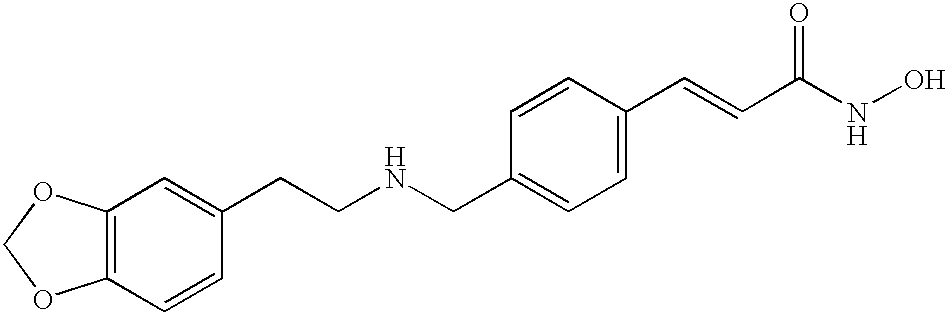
C12=C(OCO1)C=C(CCNCC1=CC=C(C=CC(NO)=O)C=C1)C=C2
